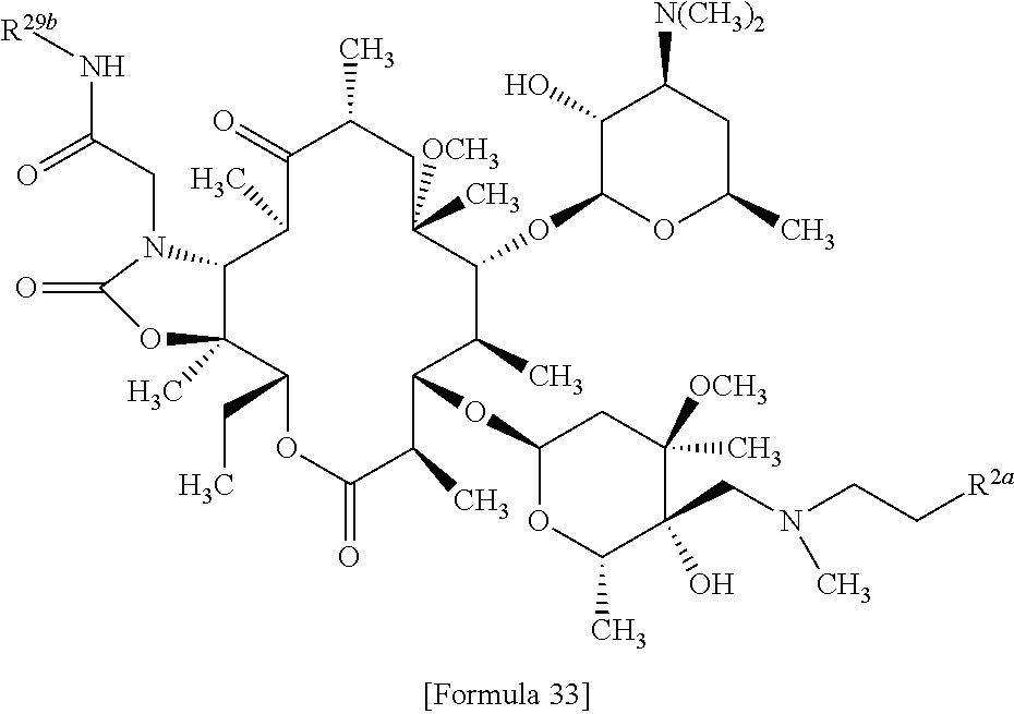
C12C(C)(C(CC)OC(=O)C(C)C(OC3OC(C)C(CN(CC[R2a])C)(O)C([OCH3])(C)C3)C(C)C(OC3OC(C)CC([N(CH3)2])C3O)C([OCH3])(C)CC(C)C(=O)C1C)OC(=O)N2CC(N[R29b])=O
